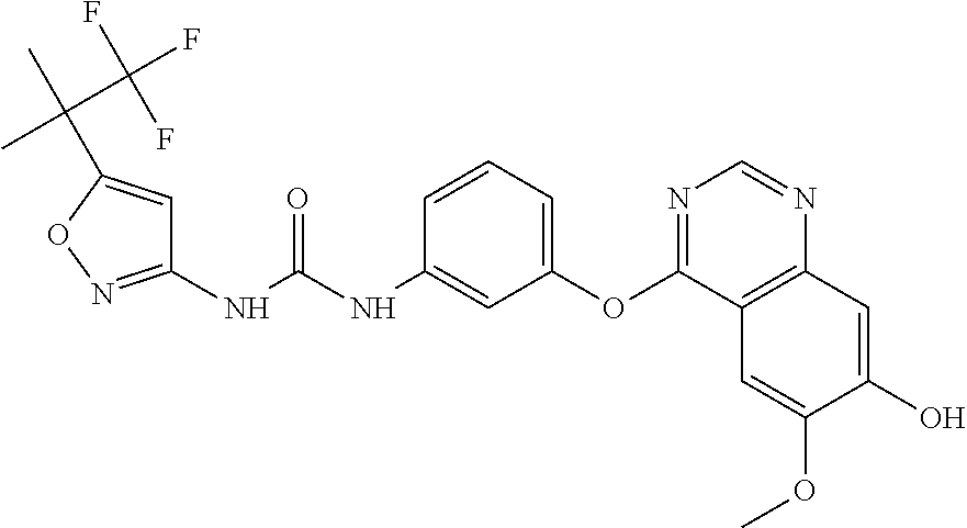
C1(NC(NC2=CC(OC3=NC=NC4=C3C=C(OC)C(O)=C4)=CC=C2)=O)=NOC(C(C)(C(F)(F)F)C)=C1
